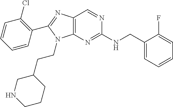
C1=CC(C2=NC3=C(N2CCC2CNCCC2)N=C(NCC2=CC=CC=C2F)N=C3)=C(Cl)C=C1
